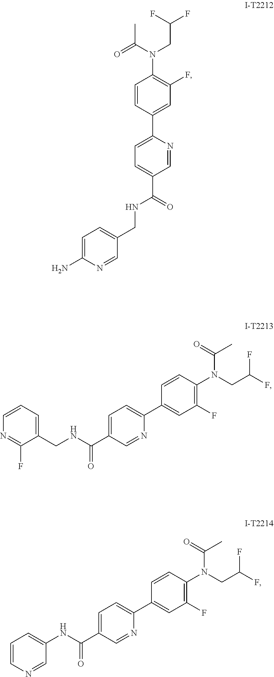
C1(CNC(C2=CC=C(C3=CC(F)=C(N(C(=O)C)CC(F)F)C=C3)N=C2)=O)=CC=C(N)N=C1.C1=CC=C(CNC(C2=CC=C(C3=CC(F)=C(N(CC(F)F)C(=O)C)C=C3)N=C2)=O)C(F)=N1.C1=CN=CC(NC(C2=CC=C(C3=CC(F)=C(N(CC(F)F)C(=O)C)C=C3)N=C2)=O)=C1
